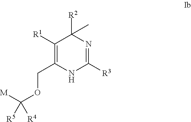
C1([R1])=C(COC([M])([R4])[R5])NC([R3])=NC1([R2])C
